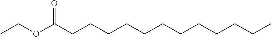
CCOC(CCCCCCCCCCCC)=O
